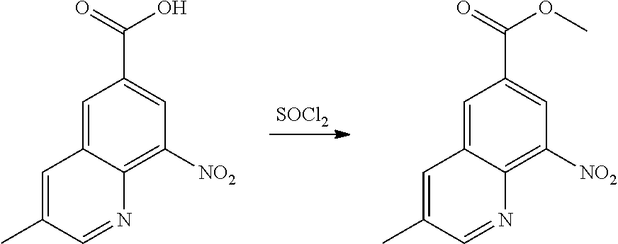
C1=C(C)C=NC2=C([NO2])C=C(C(O)=O)C=C12.[SOCl2].C1=C(C)C=NC2=C([NO2])C=C(C(OC)=O)C=C12
